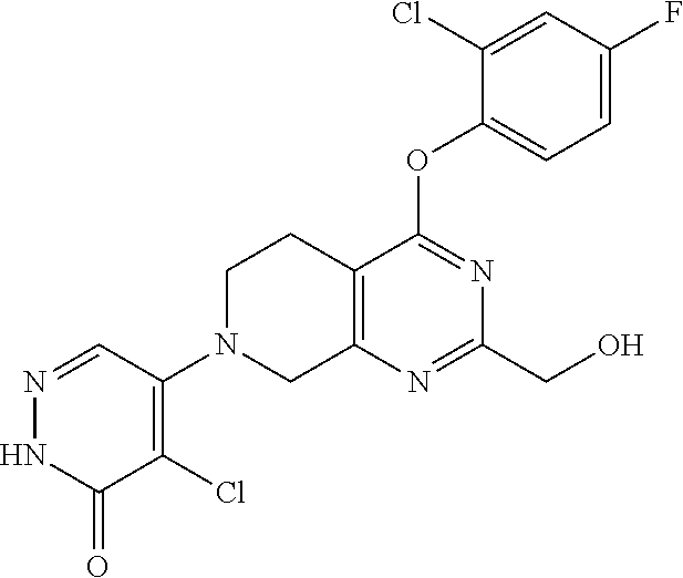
C12=C(N=C(CO)N=C1OC1=CC=C(F)C=C1Cl)CN(C1=C(Cl)C(=O)NN=C1)CC2
